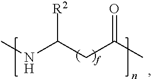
CNC([R2])CC(=O)C
